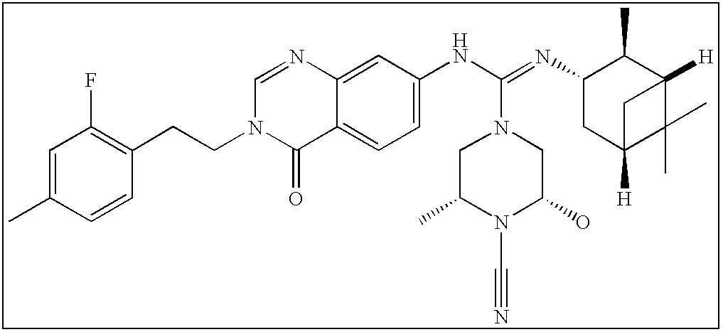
C1(C)=CC(F)=C(CCN2C=NC3=CC(NC(=NC4C(C)C5([H])C(C)(C)C([H])(C4)C5)N4CC(C)N(C#N)C(O)C4)=CC=C3C2=O)C=C1
